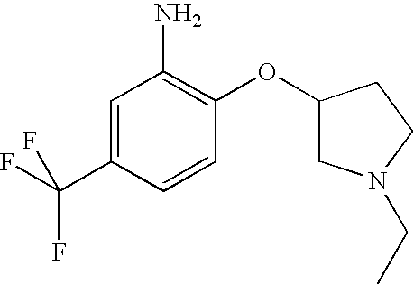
C1=C(C(F)(F)F)C=CC(OC2CN(CC)CC2)=C1N
